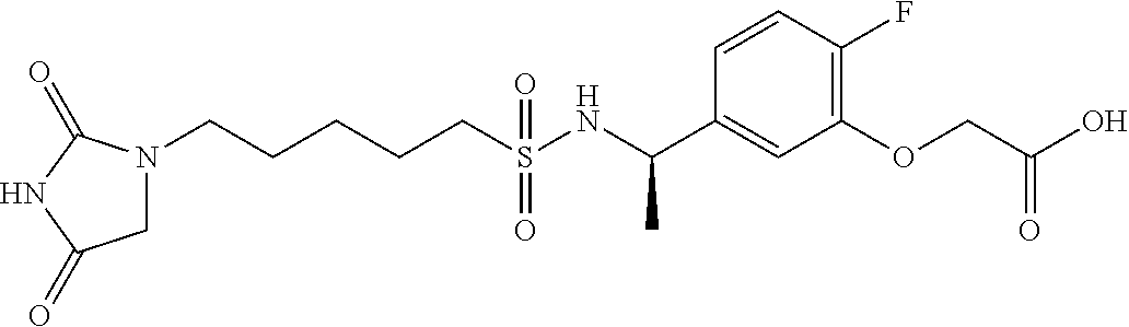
N1(CCCCCS(NC(C2=CC(OCC(O)=O)=C(F)C=C2)C)(=O)=O)CC(=O)NC1=O
